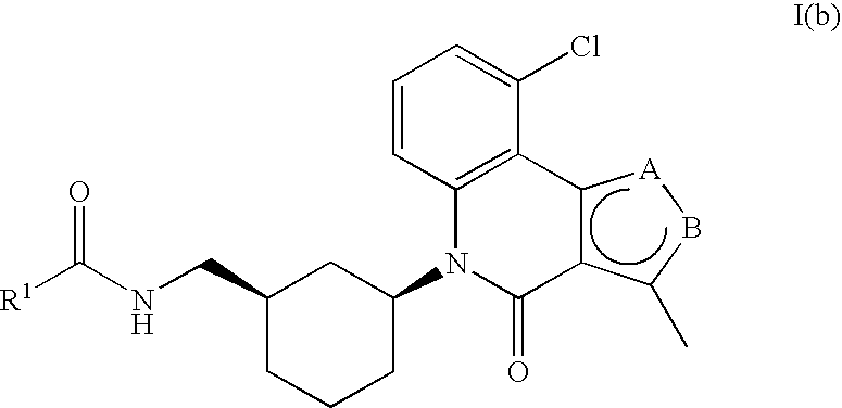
C1(CNC([R1])=O)CCCC(N2C3=C(C(Cl)=CC=C3)C3C(C2=O)C(C)B[A]3)C1
